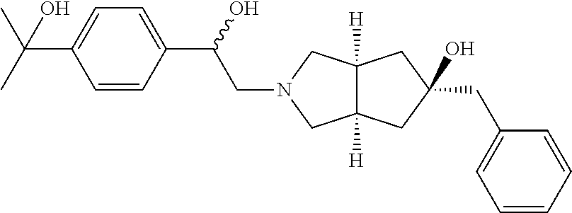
C12([H])C([H])(CC(O)(CC3=CC=CC=C3)C1)CN(CC(O)C1=CC=C(C(C)(C)O)C=C1)C2
